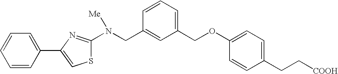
C1=CC(C2=CSC(N(CC3=CC(COC4=CC=C(CC[COOH])C=C4)=CC=C3)[Me])=N2)=CC=C1
